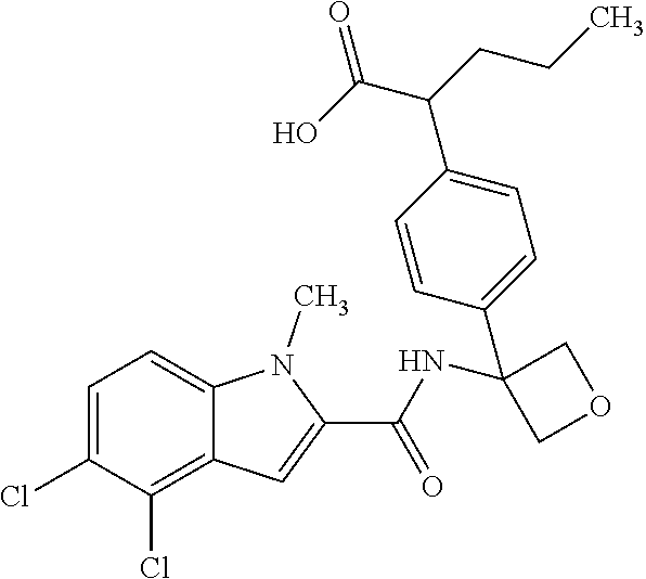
C1=C(Cl)C(Cl)=C2C(=C1)N(C)C(C(=O)NC1(C3=CC=C(C(CCC)C(O)=O)C=C3)COC1)=C2
